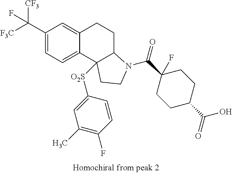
C(C1=CC=C2C(=C1)CCC1C2([O2S]C2=CC(C)=C(F)C=C2)CCN1C(=O)C1(F)CCC(C(O)=O)CC1)([F3C])([CF3])F
